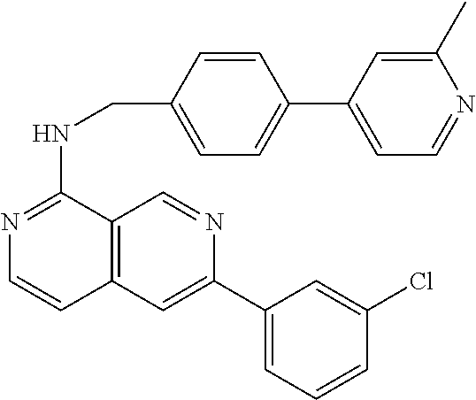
C1(Cl)=CC(C2=CC3=C(C=N2)C(NCC2=CC=C(C4=CC=NC(C)=C4)C=C2)=NC=C3)=CC=C1
